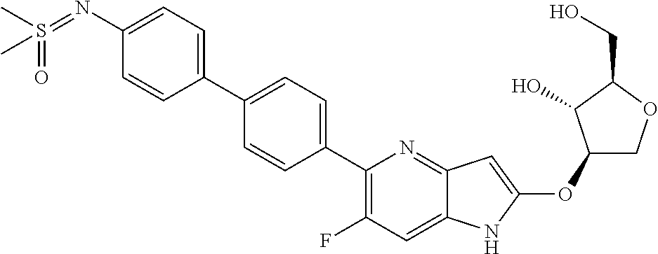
C1(OC2=CC3=NC(C4=CC=C(C5=CC=C(N=S(C)(=O)C)C=C5)C=C4)=C(F)C=C3N2)COC(CO)C1O
